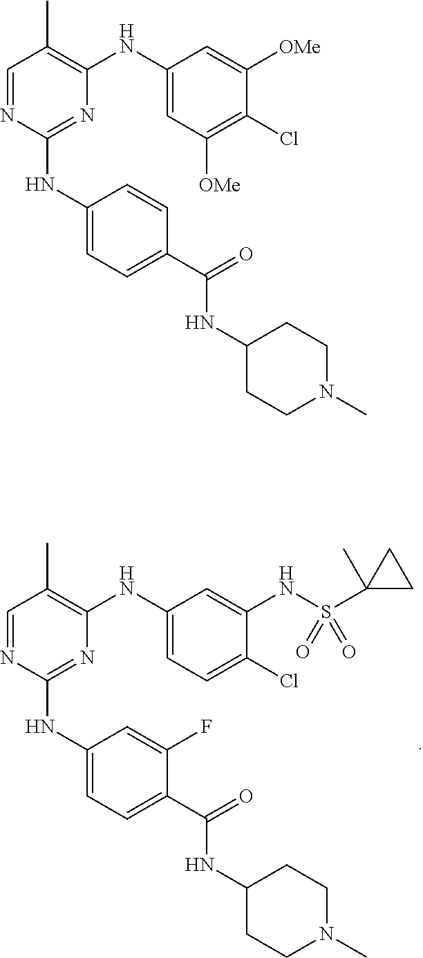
C1=NC(NC2=CC=C(C(=O)NC3CCN(C)CC3)C(F)=C2)=NC(NC2=CC=C(Cl)C(NS(C3(C)CC3)(=O)=O)=C2)=C1C.C1=NC(NC2=CC=C(C(=O)NC3CCN(C)CC3)C=C2)=NC(NC2=CC([OMe])=C(Cl)C([OMe])=C2)=C1C
